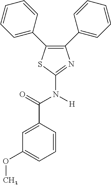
C1=C(C(=O)N([H])C2=NC(C3=CC=CC=C3)=C(C3=CC=CC=C3)S2)C=CC=C1OC
